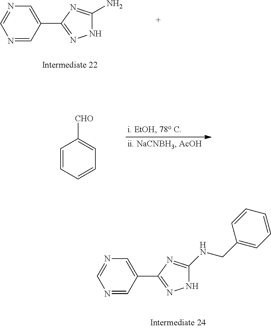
N1=CC(C2=NNC(N)=N2)=CN=C1.C1=CC=CC=C1[CHO].N1C(NCC2=CC=CC=C2)=NC(C2=CN=CN=C2)=N1
